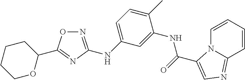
C1=CC=CC2=NC=C(C(=O)NC3=CC(NC4=NOC(C5CCCCO5)=N4)=CC=C3C)N12
